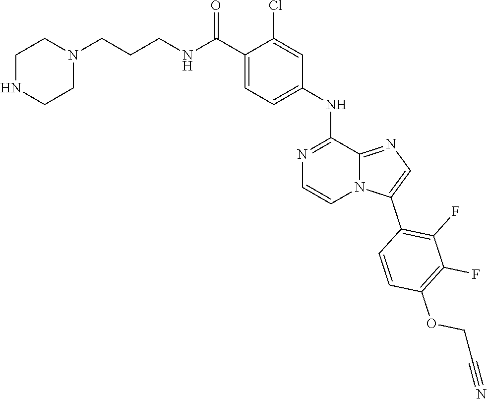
C12=NC=C(C3=C(F)C(F)=C(OCC#N)C=C3)N1C=CN=C2NC1=CC=C(C(NCCCN2CCNCC2)=O)C(Cl)=C1
